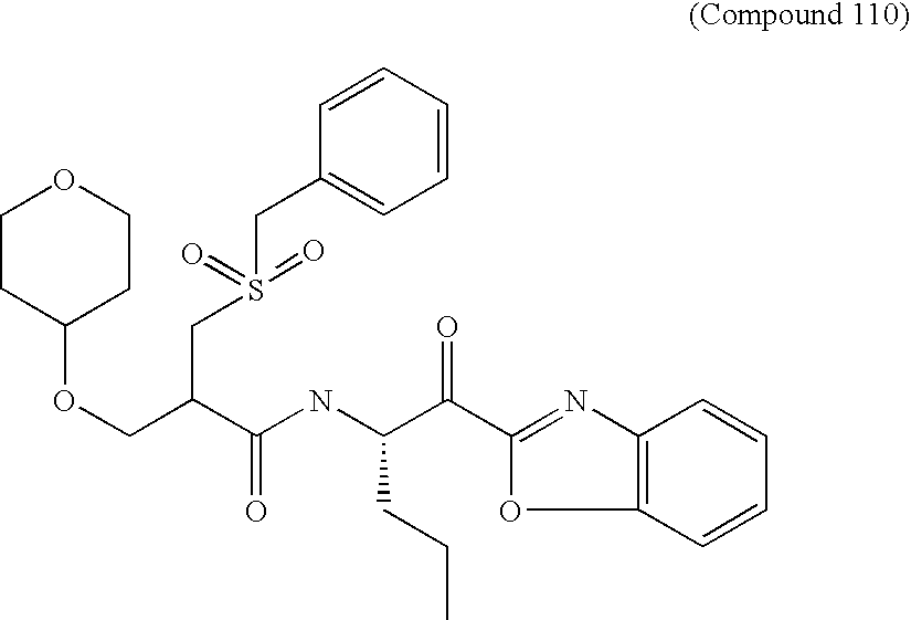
C1CC(OCC(CS(CC2=CC=CC=C2)(=O)=O)C(NC(C(C2=NC3=C(O2)C=CC=C3)=O)CCC)=O)CCO1
